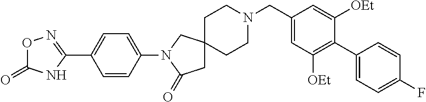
C1=CC(N2C(=O)CC3(C2)CCN(CC2=CC([OEt])=C(C4=CC=C(F)C=C4)C([OEt])=C2)CC3)=CC=C1C1=NOC(=O)N1
